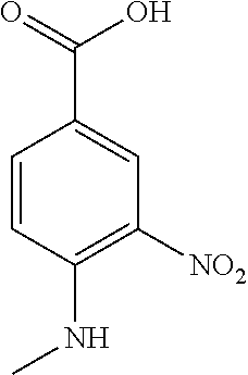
C1=CC(NC)=C([NO2])C=C1C(=O)O
